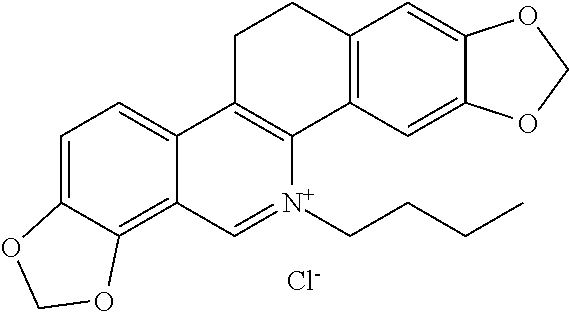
C1=C2C(=C3C(=C1)C1=C([N+](CCCC)=C3)C3=C(CC1)C=C1C(=C3)OCO1)OCO2.[Cl-]
